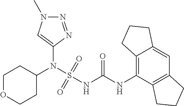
C1(N(S(NC(NC2=C3C(=CC4=C2CCC4)CCC3)=O)(=O)=O)C2CCOCC2)=CN(C)N=N1
